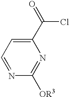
C1(C(=O)Cl)=CC=NC([OR3])=N1
